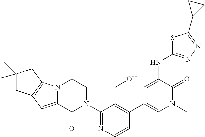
C12=C(N3C(=C1)C(=O)N(C1=NC=CC(C4=CN(C)C(=O)C(NC5=NN=C(C6CC6)S5)=C4)=C1CO)CC3)CC(C)(C)C2
